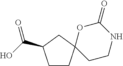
C1CC2(CC1C(O)=O)CCNC(=O)O2
